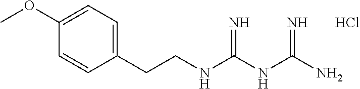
NC(NC(NCCC1=CC=C(OC)C=C1)=N)=N.Cl
